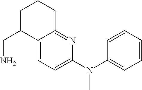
C12=CC=C(N(C)C3=CC=CC=C3)N=C1CCCC2CN
